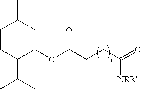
CC1CCC(C(C)C)C(OC(=O)CCC(=O)[NRR])C1
